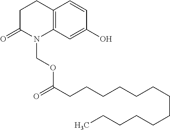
C1C(=O)N(COC(=O)CCCCCCCCCCCCC)C2=C(C1)C=CC(O)=C2
